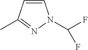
C1=CC(C)=NN1C(F)F
